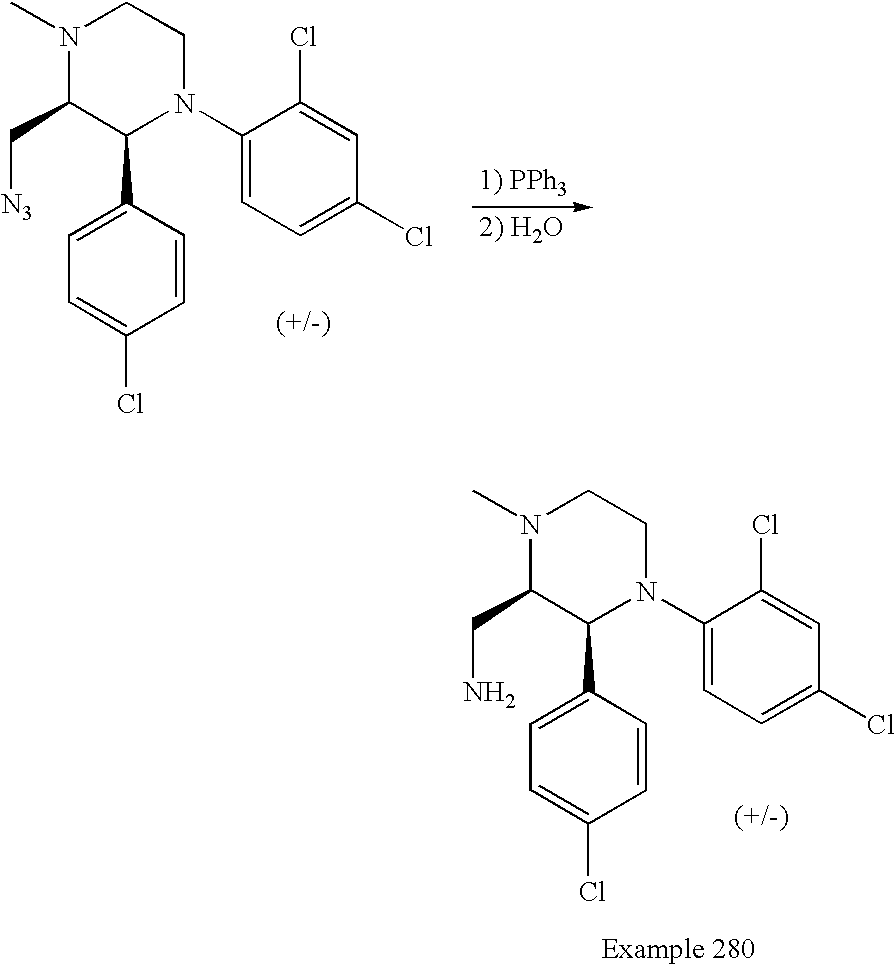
N1(C)C(C[N3])C(C2=CC=C(Cl)C=C2)N(C2=CC=C(Cl)C=C2Cl)CC1.N1(C)C(CN)C(C2=CC=C(Cl)C=C2)N(C2=CC=C(Cl)C=C2Cl)CC1
